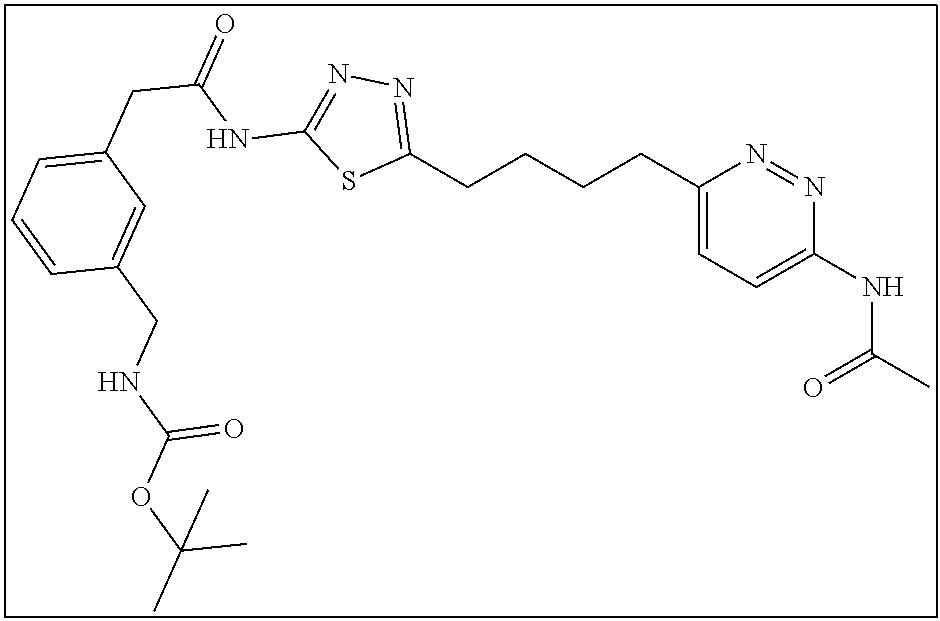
C1(CCCCC2=CC=C(NC(C)=O)N=N2)=NN=C(NC(CC2=CC=CC(CNC(OC(C)(C)C)=O)=C2)=O)S1
